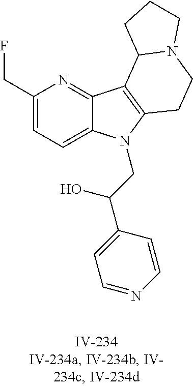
C1(CF)=CC=C2C(=N1)C1=C(N2CC(C2=CC=NC=C2)O)CCN2C1CCC2
